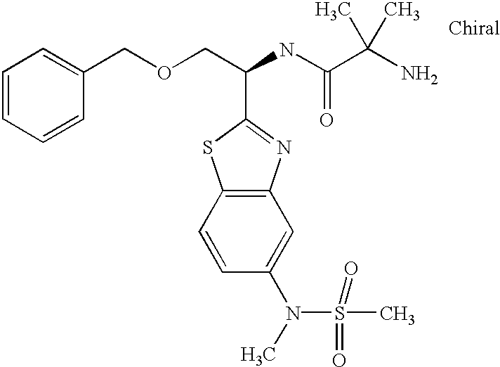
C1=CC=CC(COCC(NC(=O)C(C)(N)C)C2=NC3=C(S2)C=CC(N(S(C)(=O)=O)C)=C3)=C1
